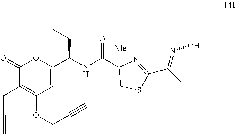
C1(=O)C(CC#C)=C(OCC#C)C=C(C(NC(C2([Me])CSC(C(C)=NO)=N2)=O)CCC)O1
